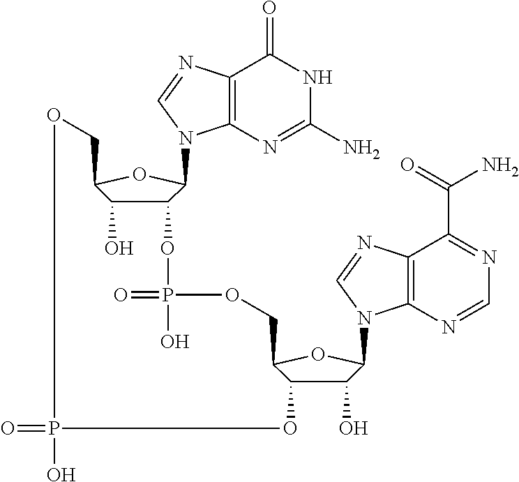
C12=C(N=C(N)NC1=O)N(C1C3C(O)C(O1)COP(=O)(O)OC1C(O)C(N4C5=C(C(C(=O)N)=NC=N5)N=C4)OC1COP(O)(=O)O3)C=N2
